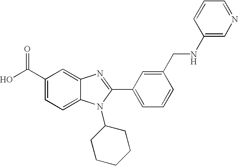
OC(C1=CC=C2C(=C1)N=C(C1=CC=CC(CNC3=CN=CC=C3)=C1)N2C1CCCCC1)=O
